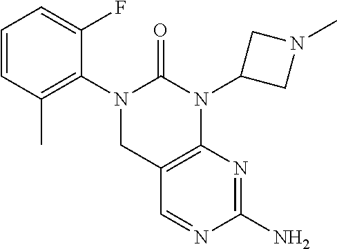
C1=CC(C)=C(N2CC3=C(N(C4CN(C)C4)C2=O)N=C(N)N=C3)C(F)=C1
